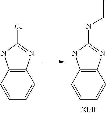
C1=CC2=C(C=C1)N=C(Cl)N2.C1=CC2=C(C=C1)N=C(NCC)N2
